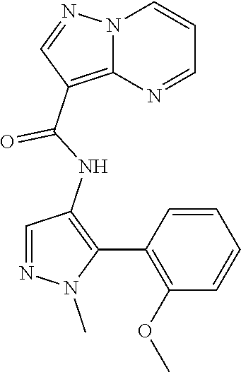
N12C(=C(C(NC3=C(C4=C(OC)C=CC=C4)N(C)N=C3)=O)C=N1)N=CC=C2
